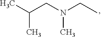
C(CN(CC)C)(C)C
